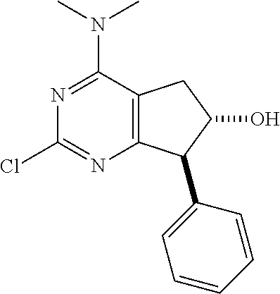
C12=C(C(N(C)C)=NC(Cl)=N1)CC(O)C2C1=CC=CC=C1
